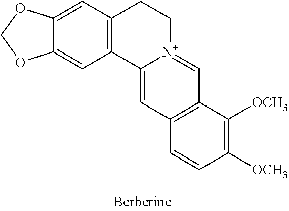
C12=CC3=C(C=C1OCO2)C1=CC2=C(C=[N+]1CC3)C([OCH3])=C([OCH3])C=C2
